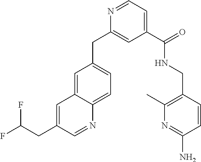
C1=C2C(=CC=C1CC1=CC(C(NCC3=C(C)N=C(N)C=C3)=O)=CC=N1)N=CC(CC(F)F)=C2
